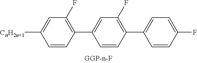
C1(F)=C(C2=CC(F)=C(C3=CC=C(F)C=C3)C=C2)C=CC([CnH2n+1])=C1
